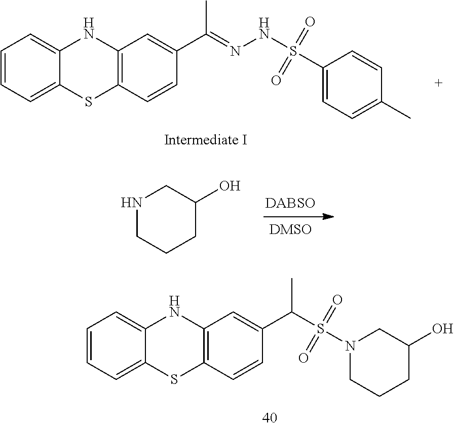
CC(=NNS(=O)(=O)C1=CC=C(C)C=C1)C1=CC2=C(C=C1)SC1=CC=CC=C1N2.[DABSO].OC1CNCCC1.C1CCN(S(=O)(=O)C(C2=CC3=C(SC4=CC=CC=C4N3)C=C2)C)CC1O
